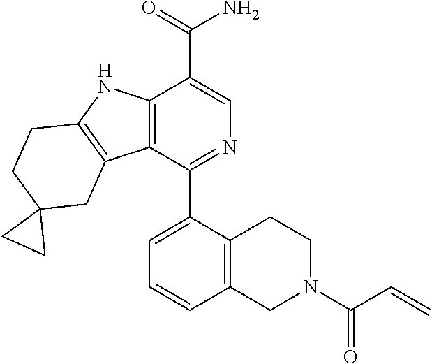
C12=C(C3=C(N1)CCC1(C3)CC1)C(C1=CC=CC3=C1CCN(C(C=C)=O)C3)=NC=C2C(=O)N
